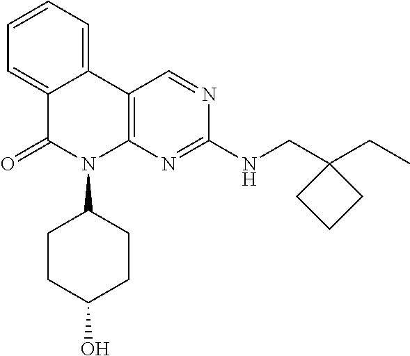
C1=CC=C2C(=C1)C(=O)N(C1CCC(O)CC1)C1=C2C=NC(NCC2(CC)CCC2)=N1
